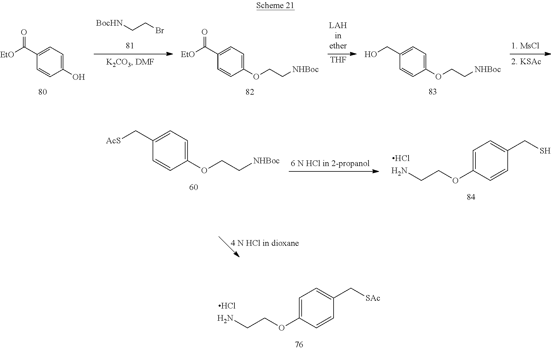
C1(OCC[NHBoc])=CC=C(C(=O)[EtO])C=C1.C1(OCC[NHBoc])=CC=C(CO)C=C1.[THF].[BocHN]CCBr.C1(O)=CC=C(C(=O)[EtO])C=C1.C1(OCCN)=CC=C(CS)C=C1.Cl.C1(OCC[NHBoc])=CC=C(C[AcS])C=C1.C1(OCCN)=CC=C(C[SAc])C=C1.Cl
